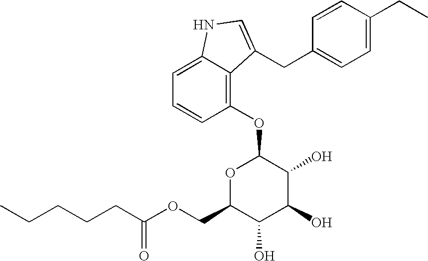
C1=C(CC)C=CC(CC2=CNC3=CC=CC(OC4OC(COC(CCCCC)=O)C(O)C(O)C4O)=C32)=C1
